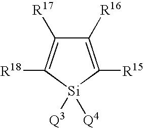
C1([R16])=C([R15])[Si]([Q3])([Q4])C([R18])=C1[R17]
